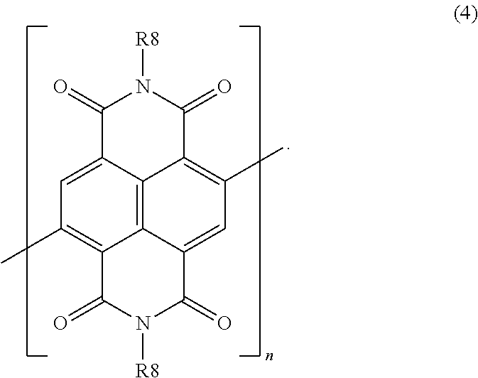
C12=C3C4=CC(C)=C1C(=O)N([R8])C(=O)C2=CC(C)=C3C(=O)N([R8])C4=O
